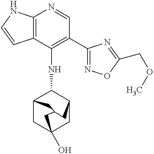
C12=C(C(NC3C4CC5(O)CC3CC(C4)C5)=C(C3=NOC(COC)=N3)C=N1)C=CN2
